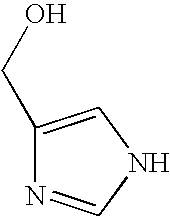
C1(CO)=CNC=N1
